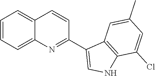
C1=CC2=CC=CC=C2N=C1C1=CNC2=C1C=C(C)C=C2Cl
